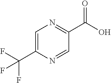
C1=C(C(F)(F)F)N=CC(C(O)=O)=N1
